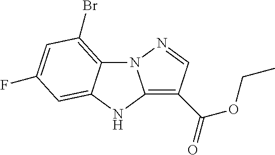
N12C3=C(Br)C=C(F)C=C3NC1=C(C(=O)OCC)C=N2
